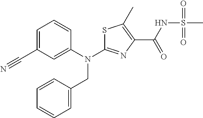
N(C1=NC(C(=O)NS(C)(=O)=O)=C(C)S1)(CC1=CC=CC=C1)C1=CC(C#N)=CC=C1
